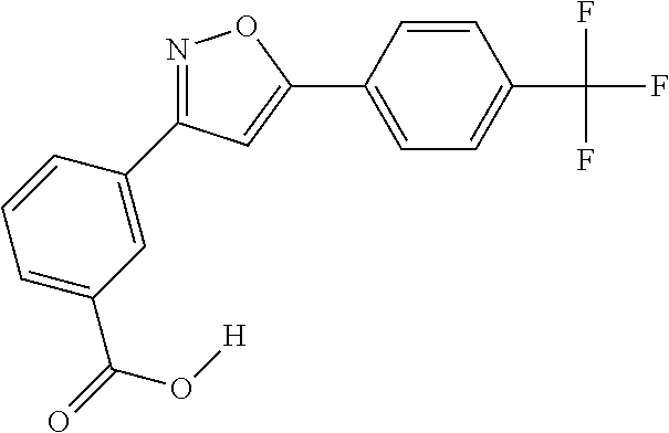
C1=C(C(O[H])=O)C=C(C2=NOC(C3=CC=C(C(F)(F)F)C=C3)=C2)C=C1
